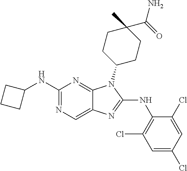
C1(NC2CCC2)=NC=C2C(=N1)N(C1CCC(C)(C(=O)N)CC1)C(NC1=C(Cl)C=C(Cl)C=C1Cl)=N2
